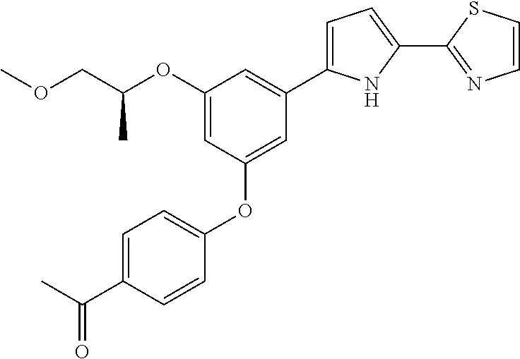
C1=C(C(C)=O)C=CC(OC2=CC(C3=CC=C(C4=NC=CS4)N3)=CC(OC(COC)C)=C2)=C1
